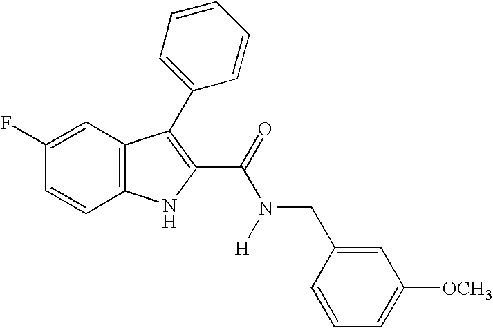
C1=C(F)C=CC2=C1C(C1=CC=CC=C1)=C(C(N(CC1=CC([OCH3])=CC=C1)[H])=O)N2
